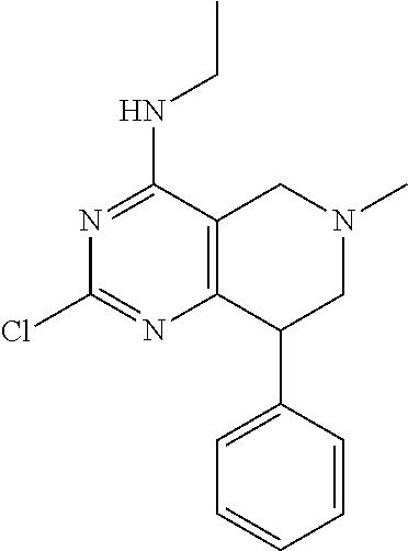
C12=C(CN(C)CC1C1=CC=CC=C1)C(NCC)=NC(Cl)=N2
